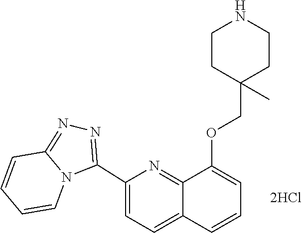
C12=NN=C(C3=CC=C4C(=N3)C(OCC3(C)CCNCC3)=CC=C4)N1C=CC=C2
